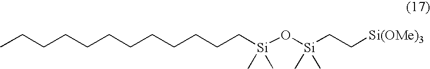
C([Si](O[Si](CC[Si(OMe)3])(C)C)(C)C)CCCCCCCCCCC
